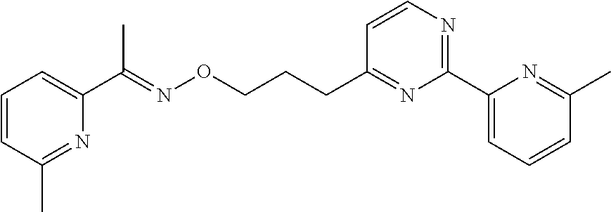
C1=CC(C)=NC(C(=NOCCCC2=NC(C3=CC=CC(C)=N3)=NC=C2)C)=C1
